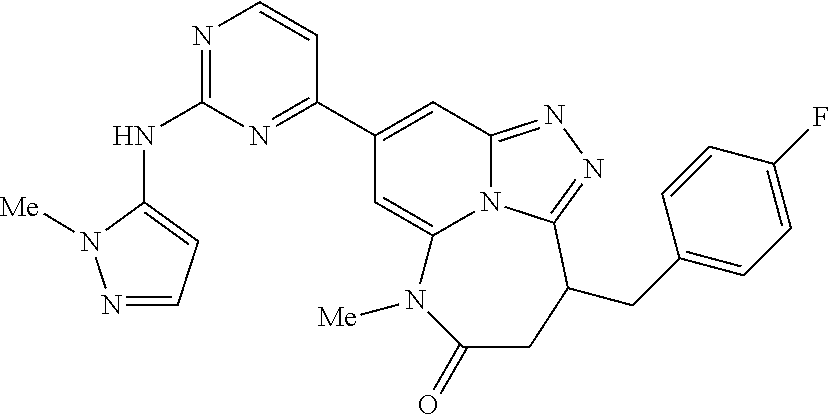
N(C1=NC=CC(C2=CC3=NN=C4N3C(=C2)N([Me])C(=O)CC4CC2=CC=C(F)C=C2)=N1)C1=CC=NN1[Me]
